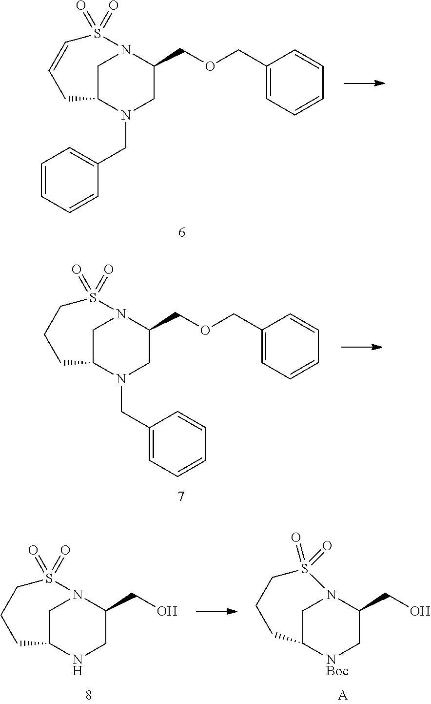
C1N(CC2=CC=CC=C2)C2CC=CS(=O)(=O)N(C2)C1COCC1=CC=CC=C1.C1N(CC2=CC=CC=C2)C2CCCS(=O)(=O)N(C2)C1COCC1=CC=CC=C1.C1[NBoc]C2CCCS(=O)(=O)N(C2)C1CO.[A].C1NC2CCCS(=O)(=O)N(C2)C1CO
